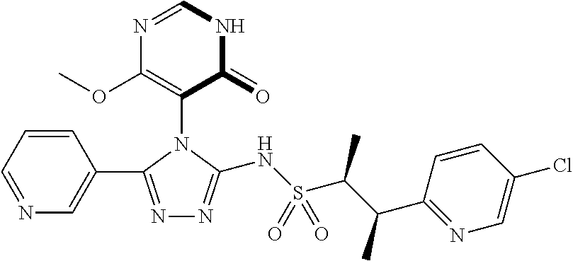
N1=C(C2=CN=CC=C2)N(C2=C(OC)N=CNC2=O)C(NS(C(C(C2=NC=C(Cl)C=C2)C)C)(=O)=O)=N1
